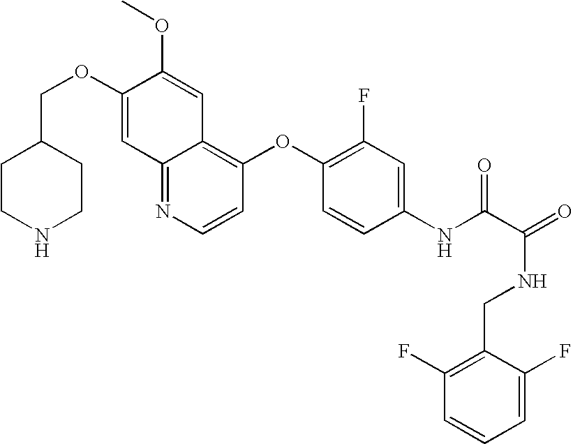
C(OC1=CC2=NC=CC(OC3=C(F)C=C(NC(C(NCC4=C(F)C=CC=C4F)=O)=O)C=C3)=C2C=C1OC)C1CCNCC1
